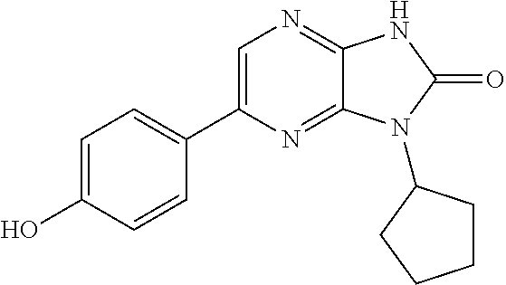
C1=C(O)C=CC(C2=CN=C3C(=N2)N(C2CCCC2)C(=O)N3)=C1
